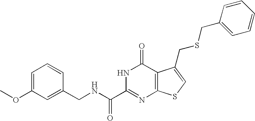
C1(CNC(C2=NC3=C(C(=O)N2)C(CSCC2=CC=CC=C2)=CS3)=O)=CC(OC)=CC=C1
